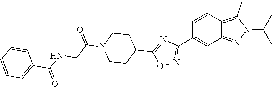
C1=CC(C2=NOC(C3CCN(C(CNC(C4=CC=CC=C4)=O)=O)CC3)=N2)=CC2=NN(C(C)C)C(C)=C12
